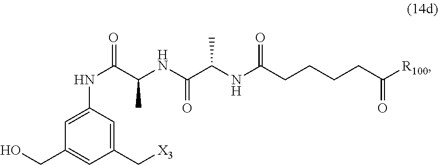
OCC1=CC(C[X3])=CC(NC(C(NC(C(NC(CCCCC([R100])=O)=O)C)=O)C)=O)=C1
